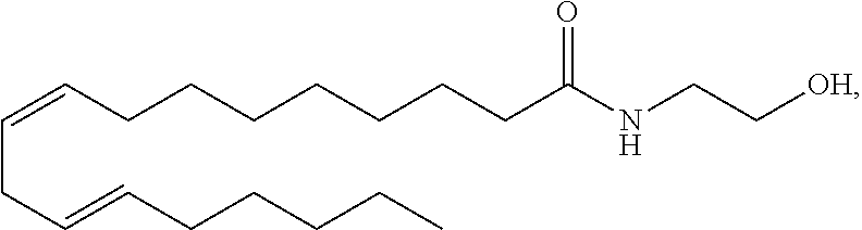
C(CC=CCCCCC)=CCCCCCCCC(NCC[OH])=O
